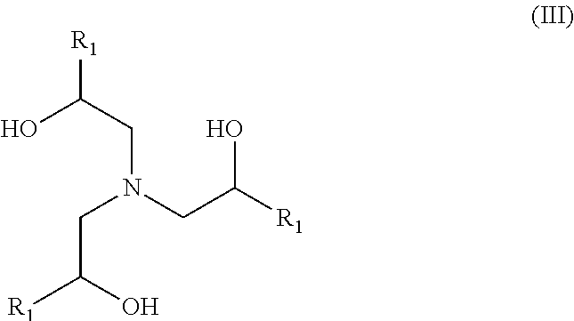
OC(CN(CC(O)[R1])CC(O)[R1])[R1]
